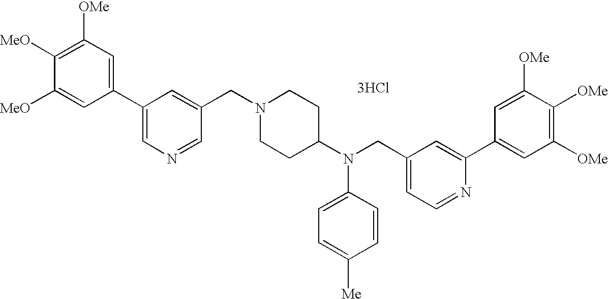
[3HCl].C1([OMe])=C([MeO])C([MeO])=CC(C2=CN=CC(CN3CCC(N(CC4=CC=NC(C5=CC([OMe])=C([OMe])C([OMe])=C5)=C4)C4=CC=C([Me])C=C4)CC3)=C2)=C1
